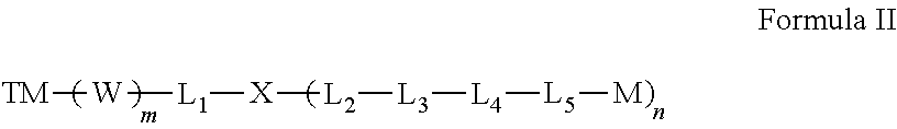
[TM][W][L1][X][L2][L3][L4][L5][M]
